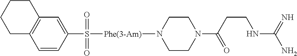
C1CCC2=C(C1)C=CC(S(=O)(=O)[Phe(3-Am)]N1CCN(C(CCNC(N)=N)=O)CC1)=C2
